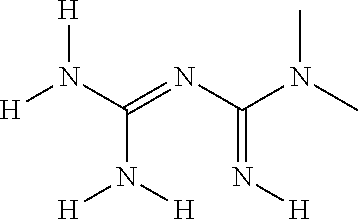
[H]N(C(=NC(N(C)C)=N[H])N([H])[H])[H]
